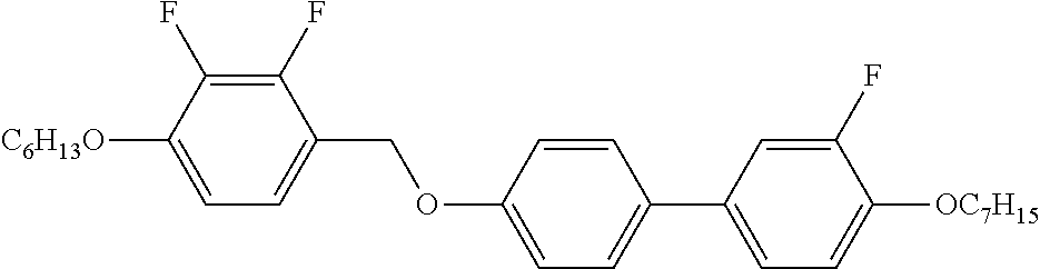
C1(F)=C(F)C([C6H13O])=CC=C1COC1=CC=C(C2=CC=C([OC7H15])C(F)=C2)C=C1
